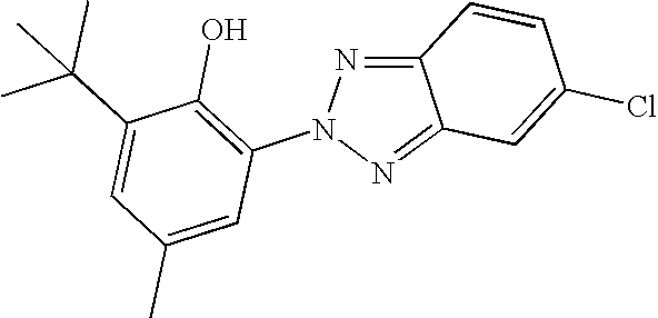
C1(C(C)(C)C)=CC(C)=CC(N2N=C3C(=N2)C=CC(Cl)=C3)=C1O
